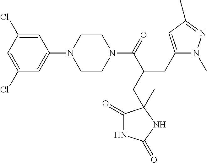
C1=C(Cl)C=C(Cl)C=C1N1CCN(C(=O)C(CC2(C)C(=O)NC(=O)N2)CC2=CC(C)=NN2C)CC1
